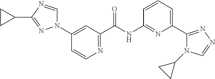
N1(C2=CC(C(NC3=NC(C4=NN=CN4C4CC4)=CC=C3)=O)=NC=C2)C=NC(C2CC2)=N1
